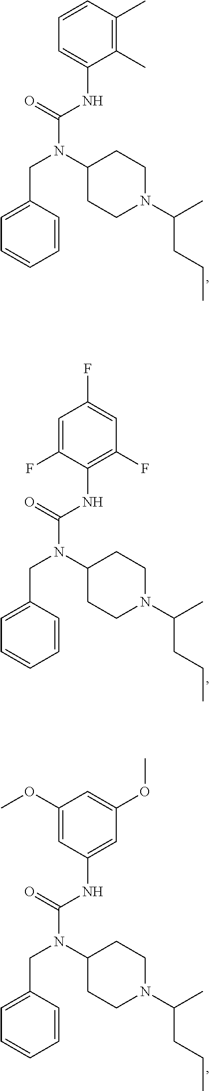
C(N(C(NC1=CC=CC(C)=C1C)=O)C1CCN(C(CCC)C)CC1)C1=CC=CC=C1.C(N(C(NC1=C(F)C=C(F)C=C1F)=O)C1CCN(C(CCC)C)CC1)C1=CC=CC=C1.C(N(C(NC1=CC(OC)=CC(OC)=C1)=O)C1CCN(C(CCC)C)CC1)C1=CC=CC=C1
